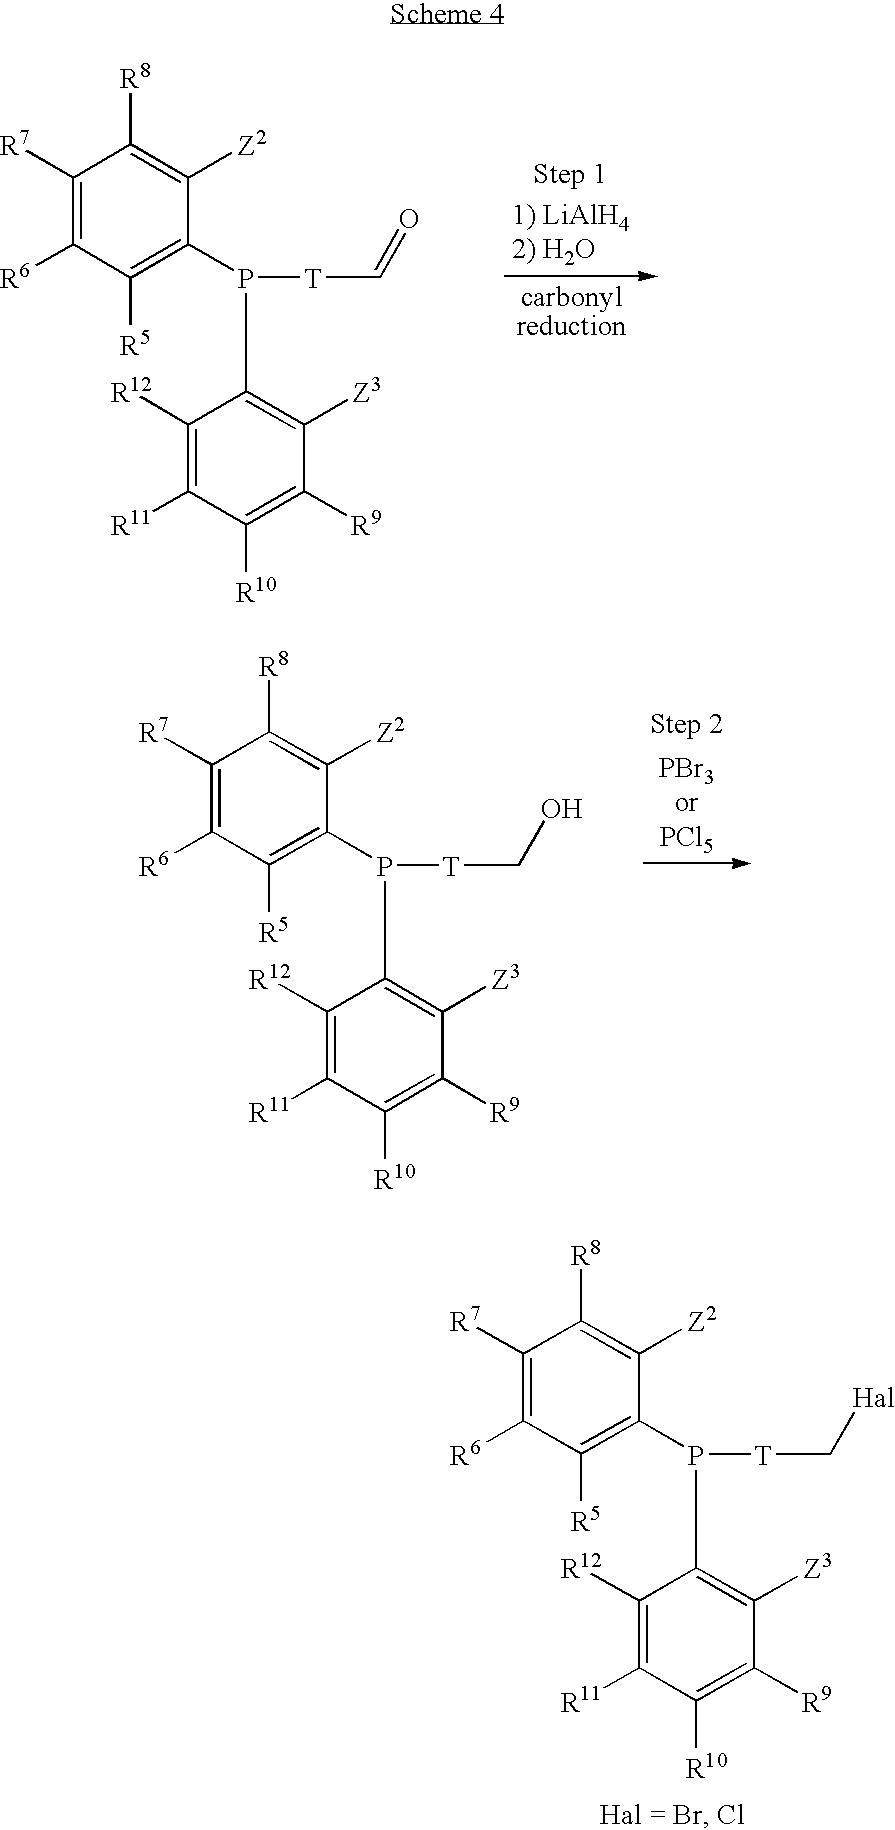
C1([R7])=C([R6])C([R5])=C(P([T]C=O)C2=C([Z3])C([R9])=C([R10])C([R11])=C2[R12])C([Z2])=C1[R8].C1([R7])=C([R6])C([R5])=C(P([T]CO)C2=C([Z3])C([R9])=C([R10])C([R11])=C2[R12])C([Z2])=C1[R8].C1([R7])=C([R6])C([R5])=C(P([T]C[Hal])C2=C([Z3])C([R9])=C([R10])C([R11])=C2[R12])C([Z2])=C1[R8]
